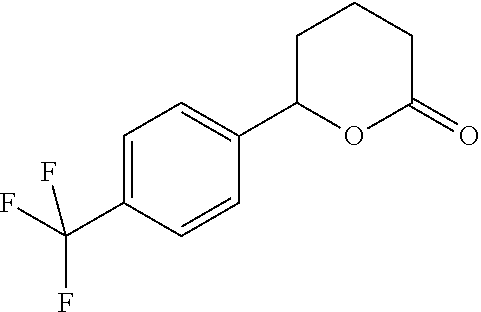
C1=C(C(F)(F)F)C=CC(C2OC(=O)CCC2)=C1
